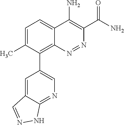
C1=C(C)C(C2=CN=C3C(=C2)C=NN3)=C2C(=C1)C(N)=C(C(N)=O)N=N2
